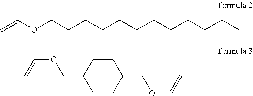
C=COCCCCCCCCCCCC.C1CC(COC=C)CCC1COC=C
